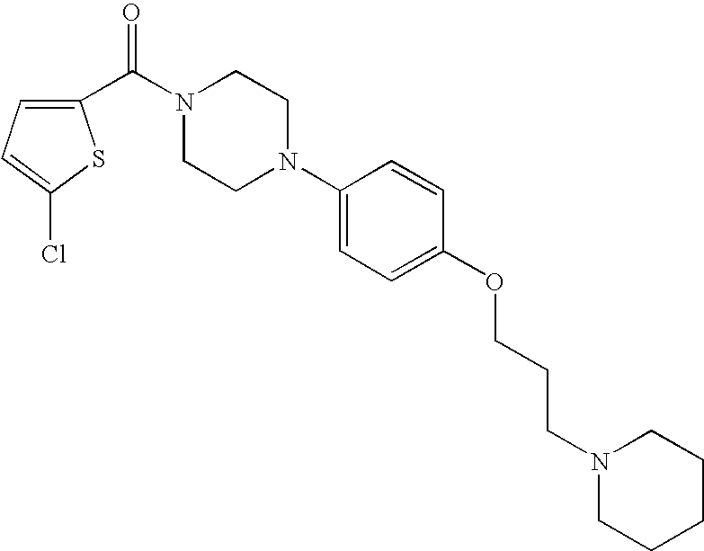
C1(C(N2CCN(C3=CC=C(OCCCN4CCCCC4)C=C3)CC2)=O)=CC=C(Cl)S1
